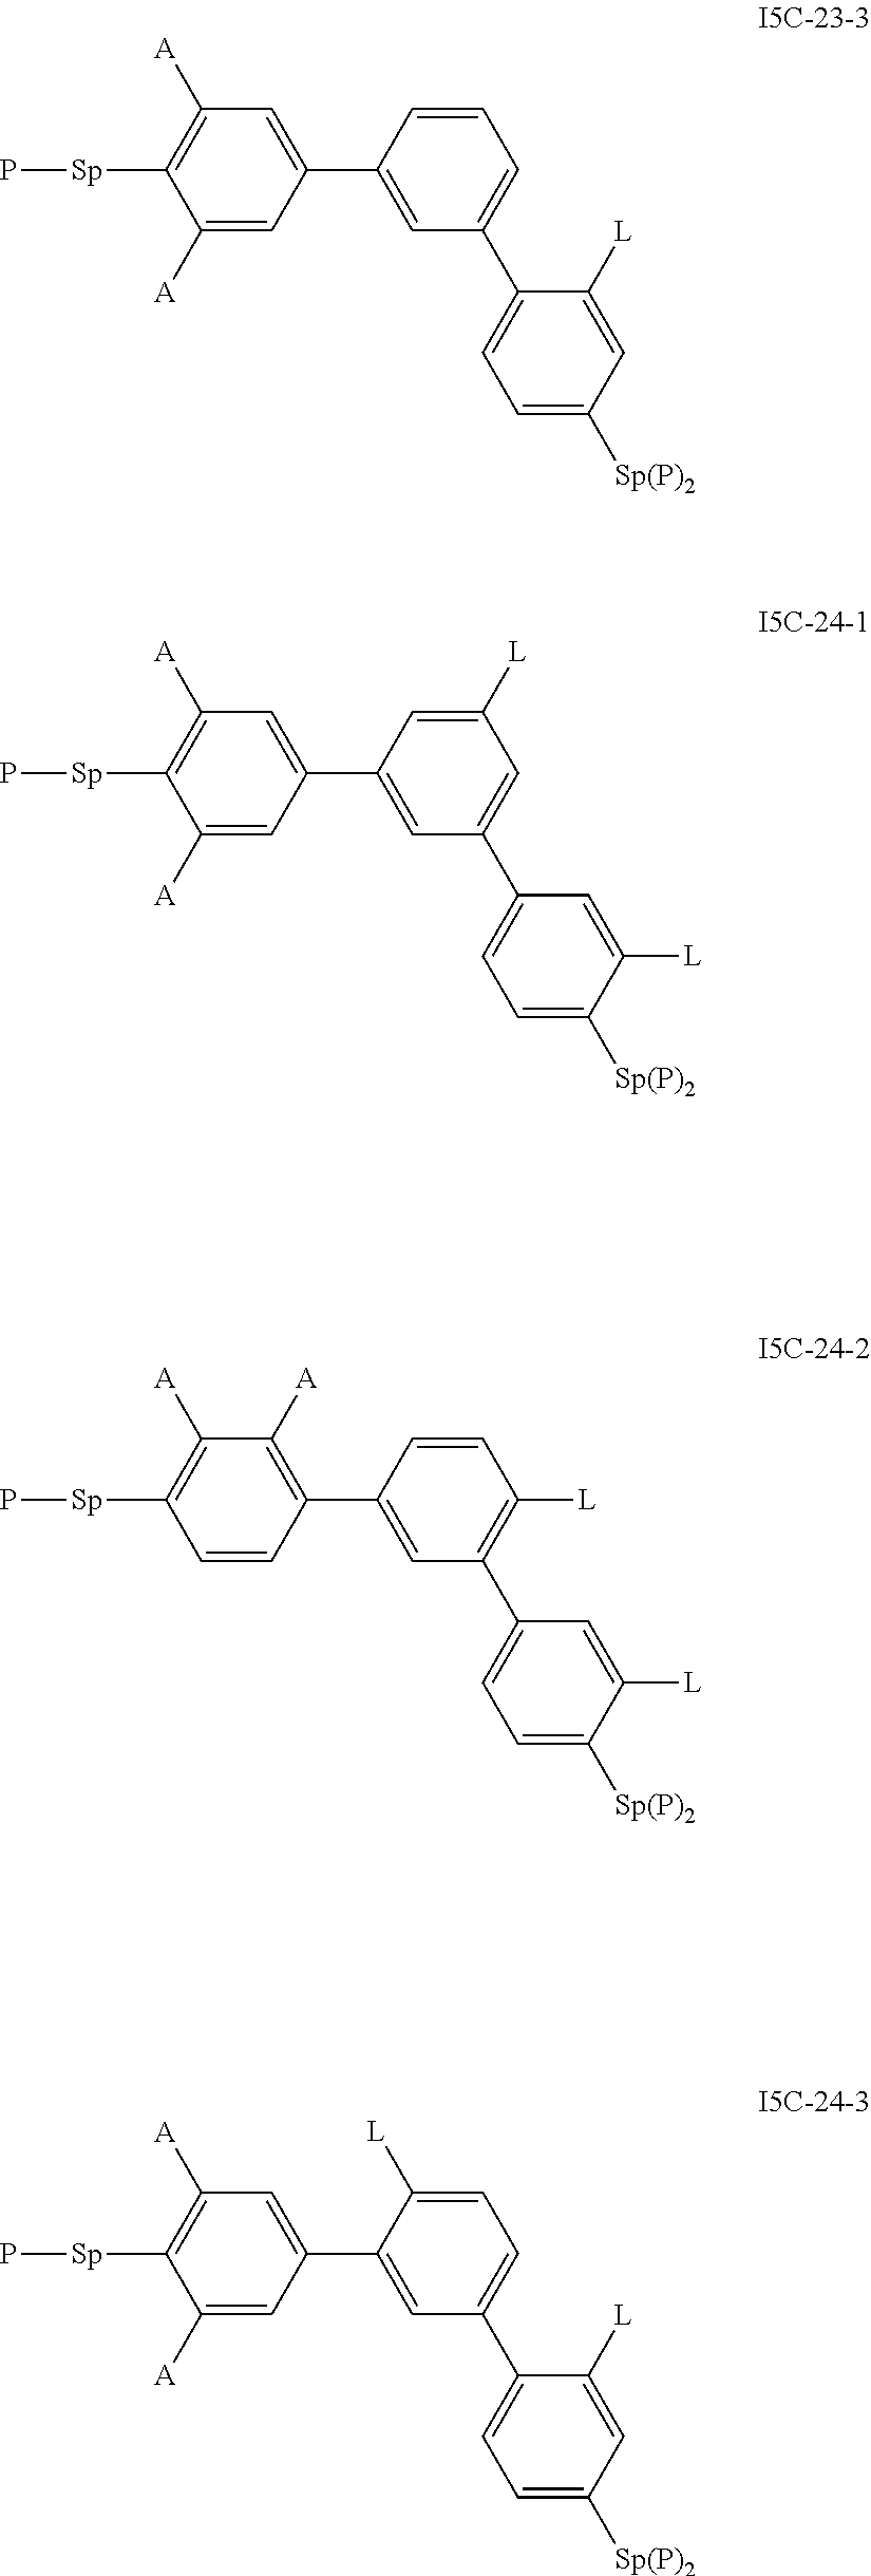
C1(C2=CC(C3=CC=C([Sp(P)2])C=C3[L])=CC=C2)=CC([A])=C([Sp]P)C([A])=C1.C1(C2=CC(C3=CC=C([Sp(P)2])C([L])=C3)=CC([L])=C2)=CC([A])=C([Sp]P)C([A])=C1.C1(C2=CC(C3=CC=C([Sp(P)2])C([L])=C3)=C([L])C=C2)=C([A])C([A])=C([Sp]P)C=C1.C1(C2=CC(C3=CC=C([Sp(P)2])C=C3[L])=CC=C2[L])=CC([A])=C([Sp]P)C([A])=C1
